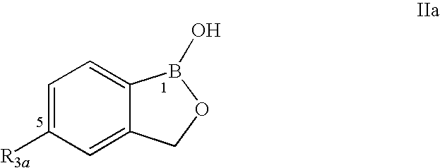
C1=C2C(=CC=C1[R3a])B(O)OC2
